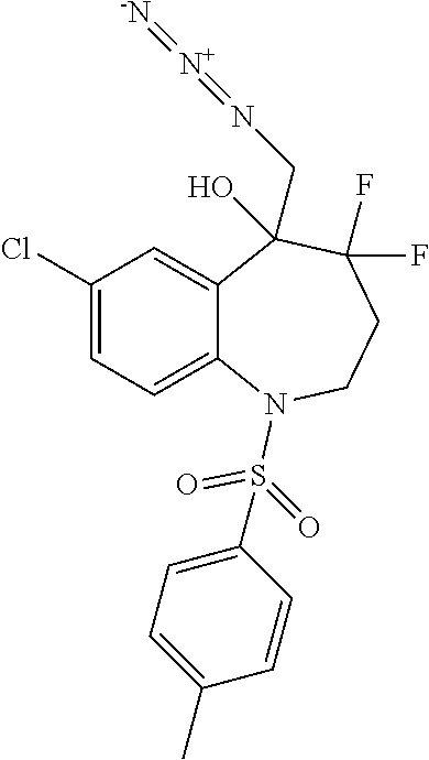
C1(Cl)=CC=C2C(=C1)C(O)(CN=[N+]=[-N])C(F)(F)CCN2S(C1=CC=C(C)C=C1)(=O)=O
